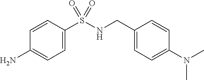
C1=C(S(NCC2=CC=C(N(C)C)C=C2)(=O)=O)C=CC(N)=C1
